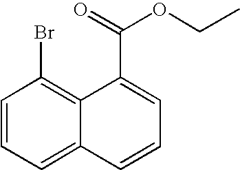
C1=CC=C2C(=C1Br)C(C(OCC)=O)=CC=C2
